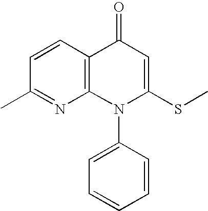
C1(C)=NC2=C(C=C1)C(=O)C=C(SC)N2C1=CC=CC=C1
